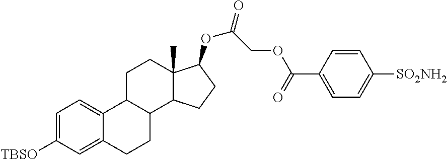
C1=C([TBSO])C=C2C(=C1)C1C(CC2)C2C(C)(CC1)C(OC(=O)COC(C1=CC=C([SO2NH2])C=C1)=O)CC2
